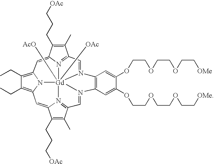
C12=CC3=C(CC)C(CC)=C4C=C5C(CCC[OAc])=C(C)C6=N5[Gd]57([AcO])([OAc])(N1=C(C(C)=C2CCC[OAc])C=N5C1=C(C=C(OCCOCCOCC[OMe])C(OCCOCCOCC[OMe])=C1)N7=C6)N43
